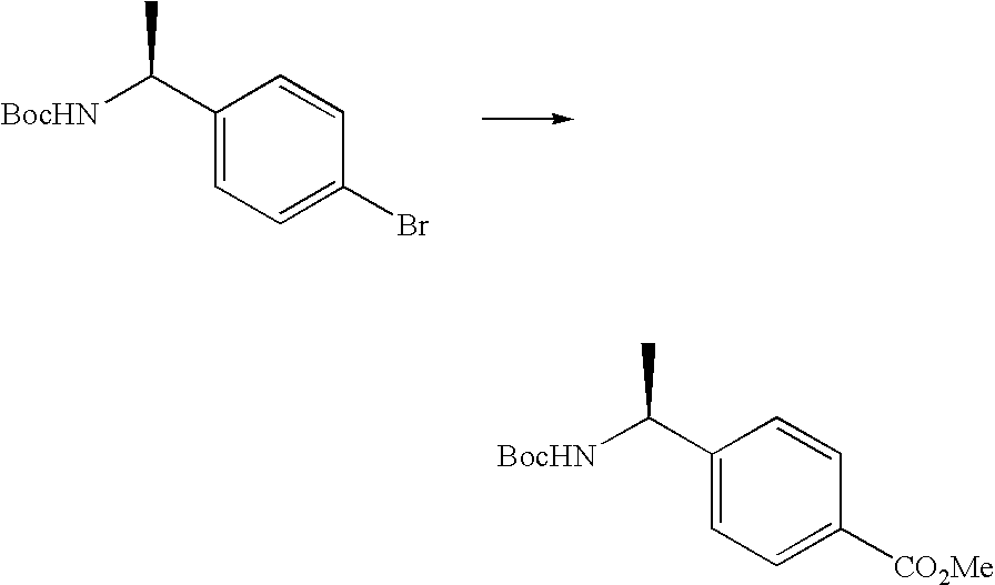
C1(C([BocHN])C)=CC=C(Br)C=C1.C1(C([BocHN])C)=CC=C([CO2Me])C=C1
